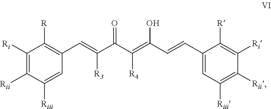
C1([Ri])=C([Rii])C([Riii])=CC(C=C([R3])C(C([R4])=C(C=CC2=CC([Riii])=C([Rii])C([Ri])=C2[R])O)=O)=C1[R]
